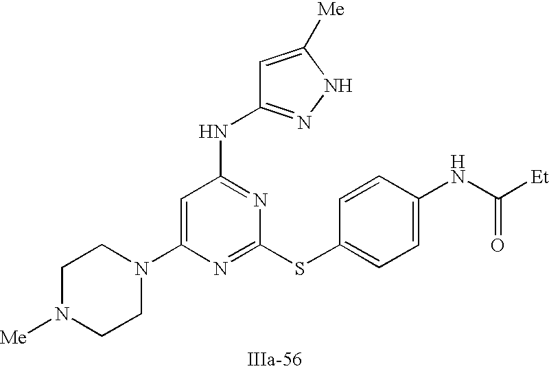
C1=C(N2CCN([Me])CC2)N=C(SC2=CC=C(NC([Et])=O)C=C2)N=C1NC1=NNC([Me])=C1
